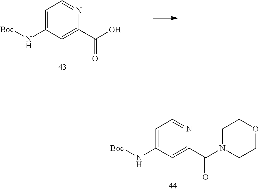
C1=C(N[Boc])C=C(C(O)=O)N=C1.C1=C(N[Boc])C=C(C(N2CCOCC2)=O)N=C1
